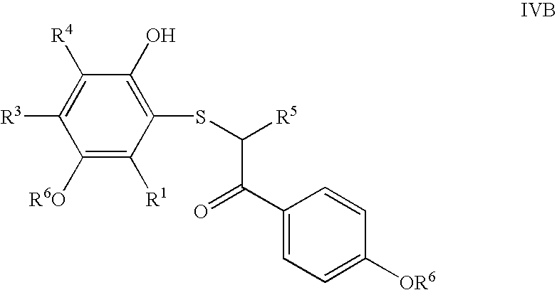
C1([R6O])=C([R1])C(SC(C(=O)C2=CC=C([OR6])C=C2)[R5])=C(O)C([R4])=C1[R3]
